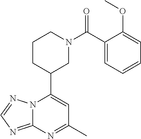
N12C(=NC=N1)N=C(C)C=C2C1CN(C(=O)C2=CC=CC=C2OC)CCC1
